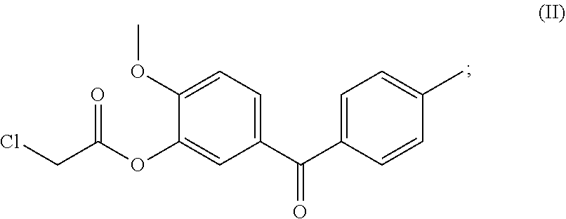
ClCC(=O)OC1=CC(C(C2=CC=C(C)C=C2)=O)=CC=C1OC
